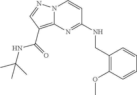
C1(CNC2=NC3=C(C(NC(C)(C)C)=O)C=NN3C=C2)=C(OC)C=CC=C1
